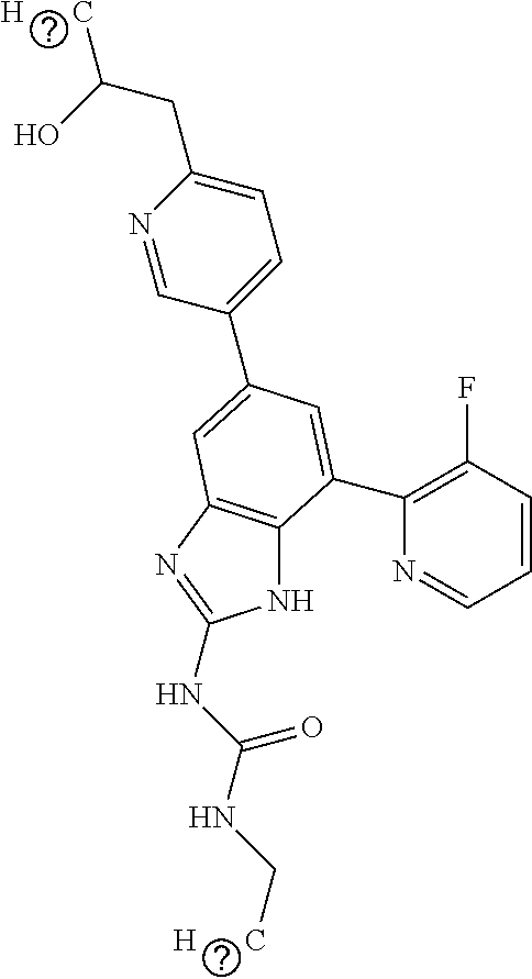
N1=CC(C2=CC3=C(NC(NC(NC[H      C])=O)=N3)C(C3=C(F)C=CC=N3)=C2)=CC=C1CC(O)[H      C]
